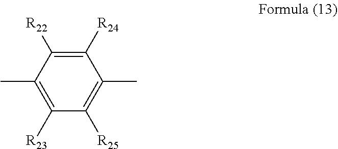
C1([R24])=C([R22])C(C)=C([R23])C([R25])=C1C
